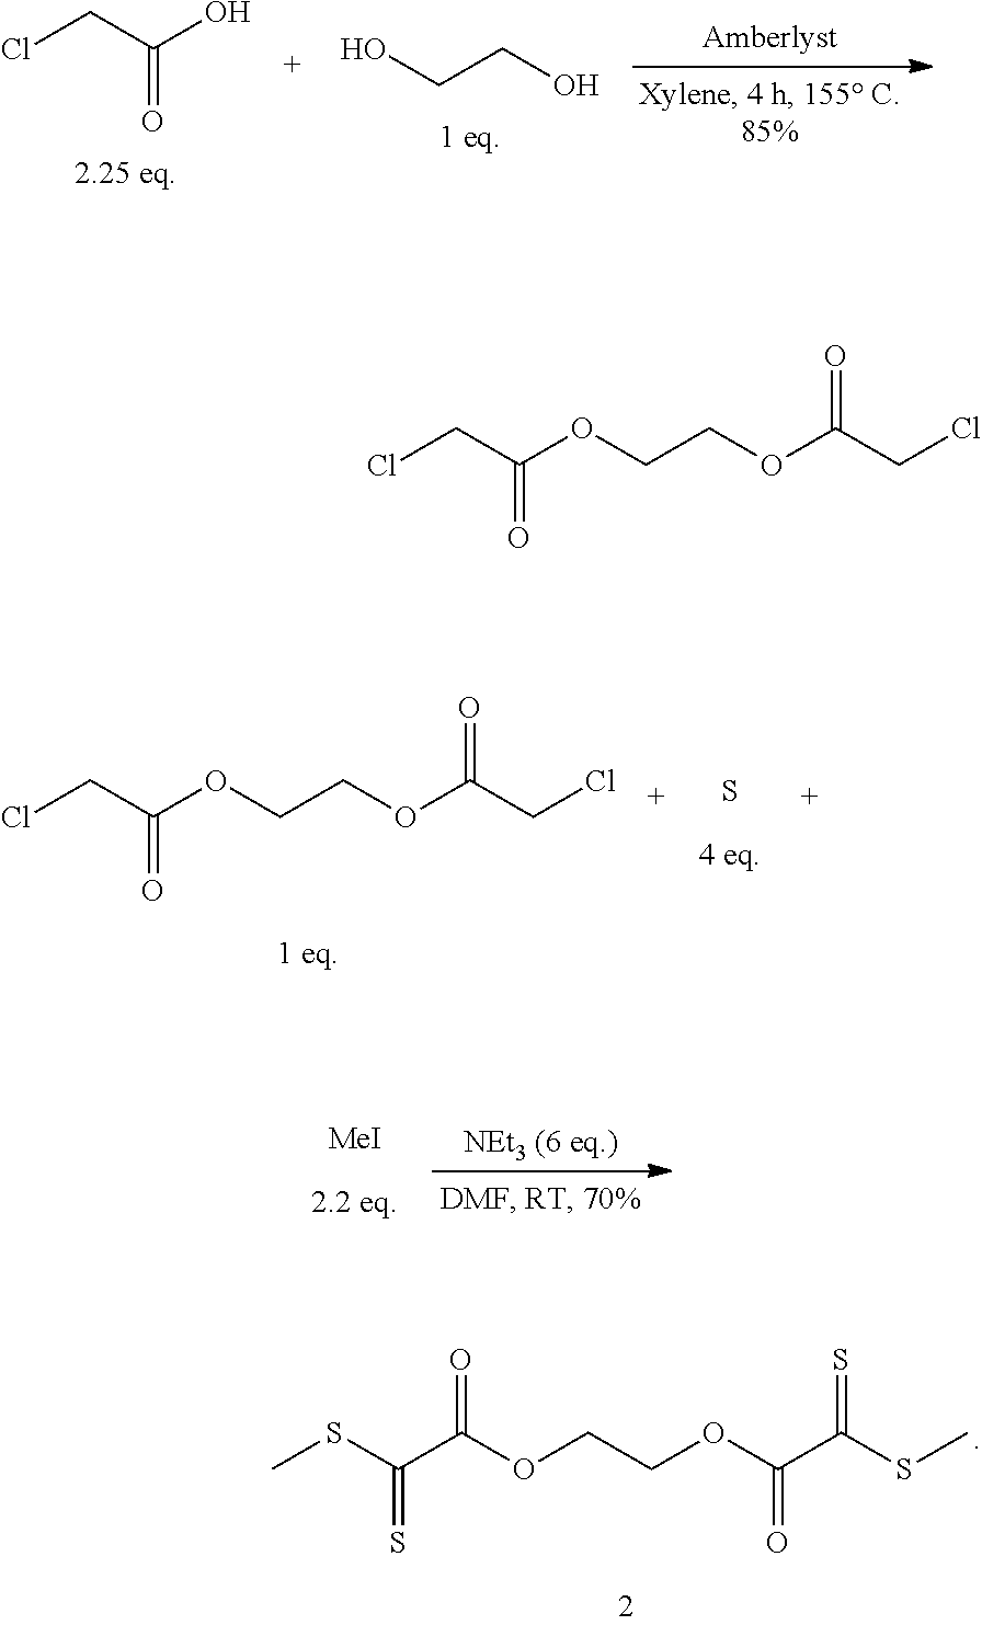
C(=O)(CCl)O.C(O)CO.C(=O)(CCl)OCCOC(=O)CCl.S.[MeI].C(=S)(SC)C(OCCOC(C(=S)SC)=O)=O.C(=O)(CCl)OCCOC(=O)CCl
